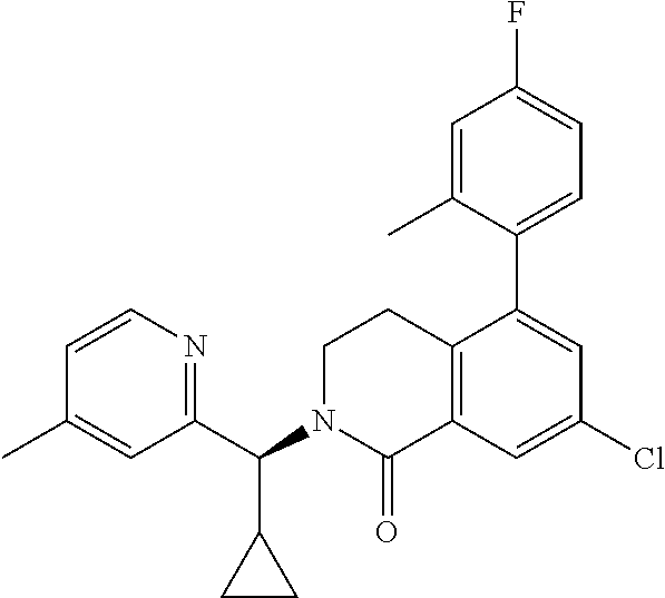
C1=CN=C(C(N2C(=O)C3=C(CC2)C(C2=CC=C(F)C=C2C)=CC(Cl)=C3)C2CC2)C=C1C
